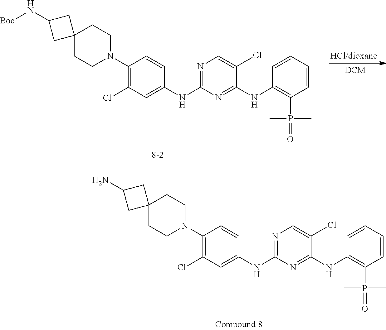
NC1CC2(CCN(C3=C(Cl)C=C(NC4=NC=C(Cl)C(NC5=C(P(=O)(C)C)C=CC=C5)=N4)C=C3)CC2)C1.N([Boc])C1CC2(CCN(C3=C(Cl)C=C(NC4=NC=C(Cl)C(NC5=C(P(=O)(C)C)C=CC=C5)=N4)C=C3)CC2)C1
